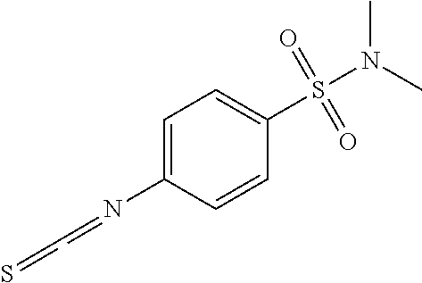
C1=C(N=CC=S)C=CC(S(=O)(=O)N(C)C)=C1
